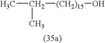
CC(C)[(CH2)15]O
